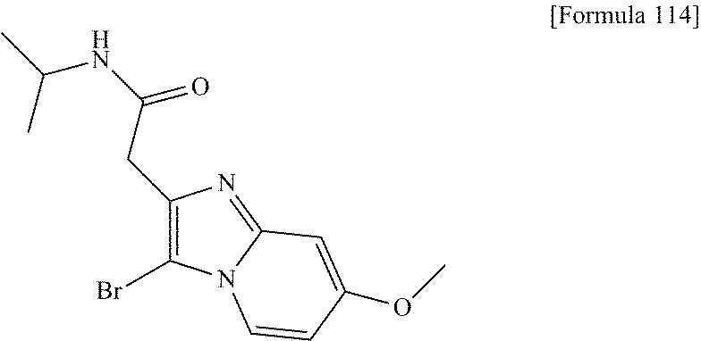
C1(Br)=C(CC(NC(C)C)=O)N=C2N1C=CC(OC)=C2
